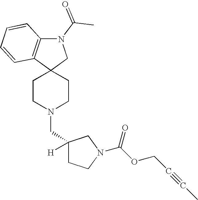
C1CN(CC2([H])CCN(C(OCC#CC)=O)C2)CCC12CN(C(C)=O)C1=C2C=CC=C1
